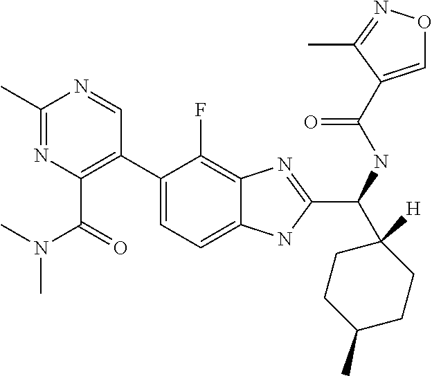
C1(C)=NC(C(=O)N(C)C)=C(C2=CC=C3C(=C2F)N=C(C(C2([H])CCC(C)CC2)NC(=O)C2=CON=C2C)N3)C=N1
